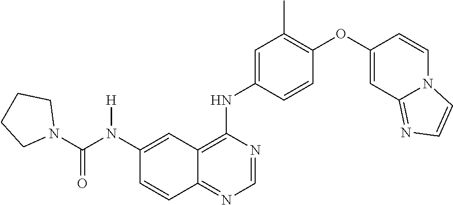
C1=NC(NC2=CC(C)=C(OC3=CC4=NC=CN4C=C3)C=C2)=C2C(=N1)C=CC(N(C(N1CCCC1)=O)[H])=C2
